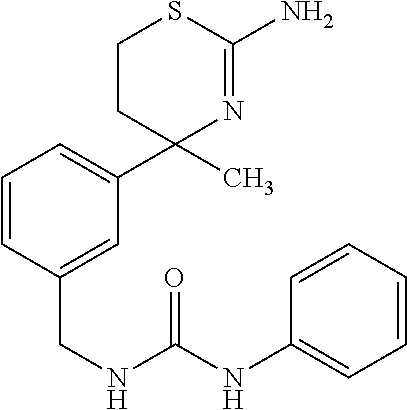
C1=CC(CNC(NC2=CC=CC=C2)=O)=CC(C2(C)N=C(N)SCC2)=C1
